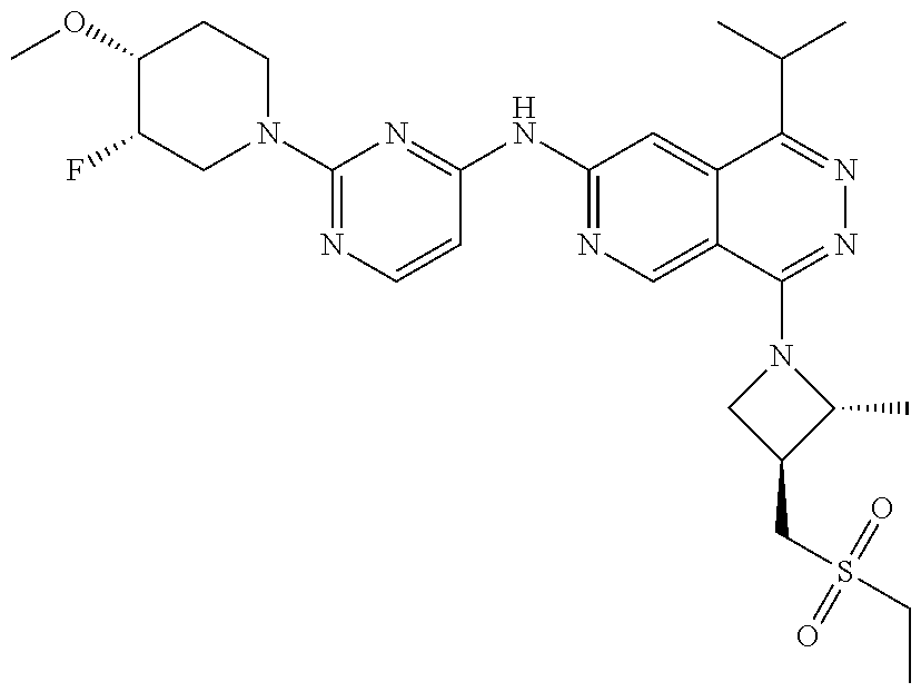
C1(OC)C(F)CN(C2=NC=CC(NC3=NC=C4C(=C3)C(C(C)C)=NN=C4N3CC(CS(CC)(=O)=O)C3C)=N2)CC1
